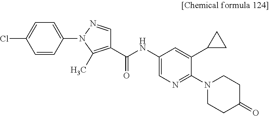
C1(N2N=CC(C(NC3=CN=C(N4CCC(=O)CC4)C(C4CC4)=C3)=O)=C2C)=CC=C(Cl)C=C1
